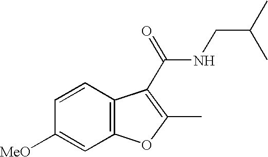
C1=CC2=C(C=C1[MeO])OC(C)=C2C(NCC(C)C)=O
